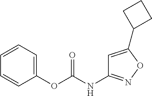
C1(OC(NC2=NOC(C3CCC3)=C2)=O)=CC=CC=C1
